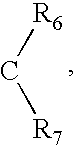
C([R6])[R7]
